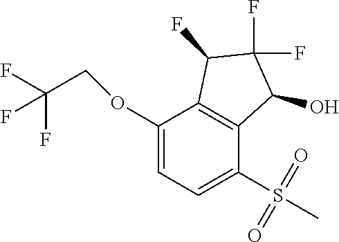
C1(OCC(F)(F)F)=CC=C(S(C)(=O)=O)C2=C1C(F)C(F)(F)C2O
